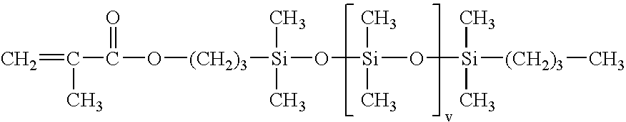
C=C(C)C(=O)O[(CH2)3][Si](C)(C)O[Si](O[Si](C)(C)[(CH2)3]C)(C)C
